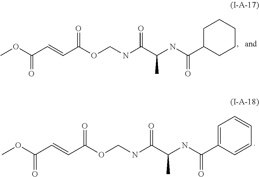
COC(C=CC(OCNC(C(NC(C1CCCCC1)=O)C)=O)=O)=O.COC(C=CC(OCNC(C(NC(C1=CC=CC=C1)=O)C)=O)=O)=O
